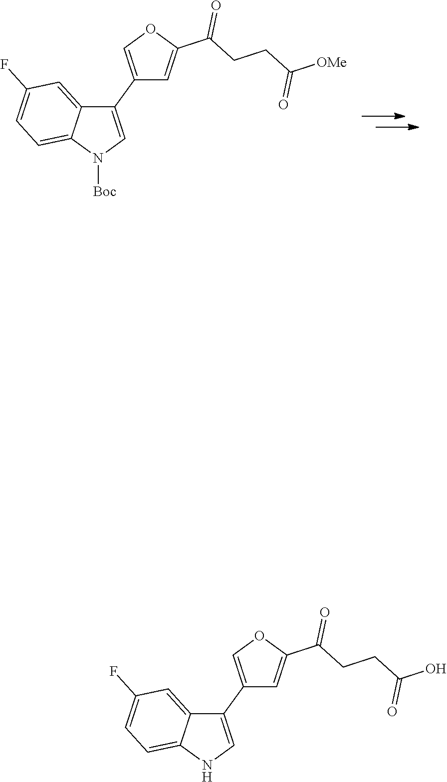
N1([Boc])C=C(C2=COC(C(CCC([OMe])=O)=O)=C2)C2=CC(F)=CC=C12.N1C=C(C2=COC(C(CCC(O)=O)=O)=C2)C2=CC(F)=CC=C12
